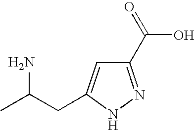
C1(C(=O)O)=NNC(CC(C)N)=C1
